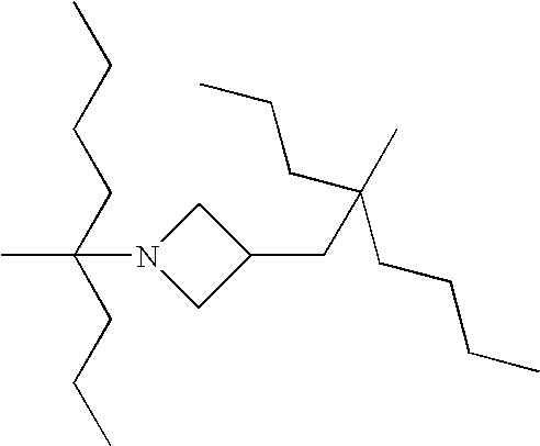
CC(N1CC(CC(C)(CCC)CCCC)C1)(CCCC)CCC
